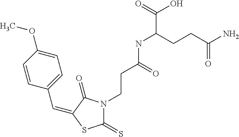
C(C1=CC=C(OC)C=C1)=C1C(=O)N(CCC(NC(CCC(N)=O)C(=O)O)=O)C(=S)S1
